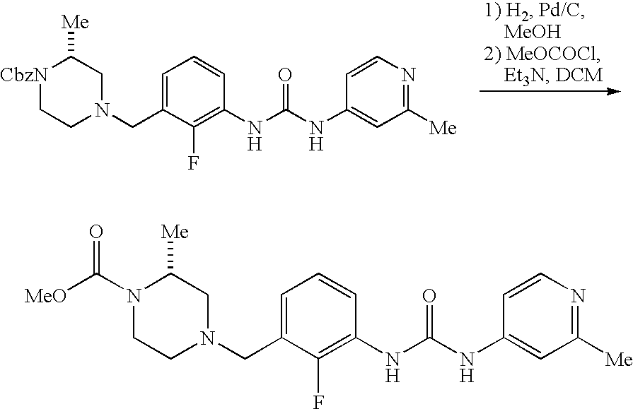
C1=C(CN2CC([Me])[CbzN]CC2)C(F)=C(NC(NC2=CC([Me])=NC=C2)=O)C=C1.C1=C(CN2CC([Me])N(C(=O)[MeO])CC2)C(F)=C(NC(NC2=CC([Me])=NC=C2)=O)C=C1
